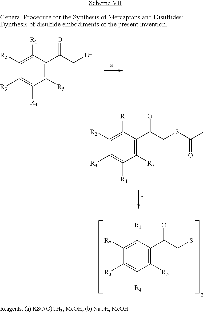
C1([R5])=C(C(CBr)=O)C([R1])=C([R2])C([R3])=C1[R4].C1([R5])=C(C(CSC(C)=O)=O)C([R1])=C([R2])C([R3])=C1[R4].C1([R5])=C(C(CSC)=O)C([R1])=C([R2])C([R3])=C1[R4]
